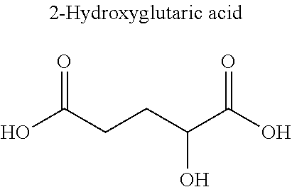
OC(CCC(C(O)=O)O)=O
